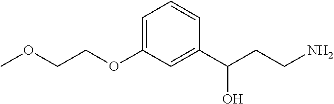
C(COC1=CC=CC(C(CCN)O)=C1)OC
